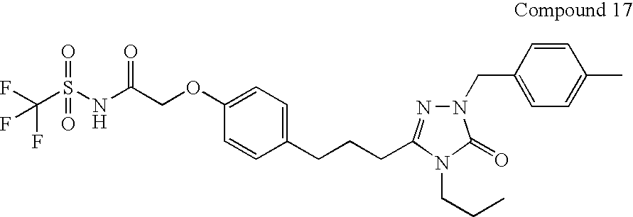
C1=CC(CN2N=C(CCCC3=CC=C(OCC(NS(C(F)(F)F)(=O)=O)=O)C=C3)N(CCC)C2=O)=CC=C1C
